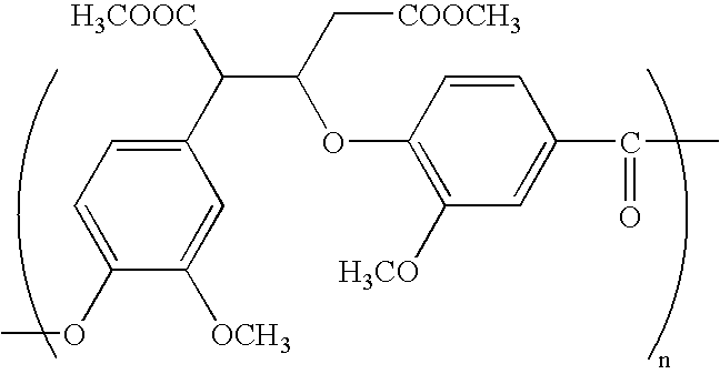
C1(OC)=CC=C(C([H3COOC])C(OC2=C([H3CO])C=C(C(=O)C)C=C2)C[COOCH3])C=C1[OCH3]
